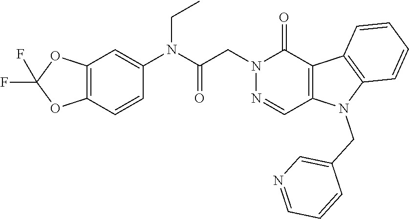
N1(CC(N(C2=CC3=C(C=C2)OC(F)(F)O3)CC)=O)N=CC2=C(C1=O)C1=C(N2CC2=CN=CC=C2)C=CC=C1
